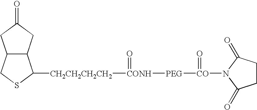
C1CC(=O)N([CO]([PEG][CONH]([CH2CH2CH2CH2]C2C3C(CS2)CC(=O)C3)=O)=O)C1=O
